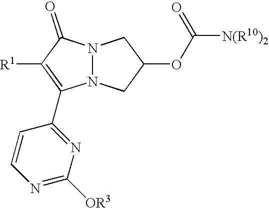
C1=CN=C([OR3])N=C1C1=C([R1])C(=O)N2N1CC(OC([N(R10)2])=O)C2
